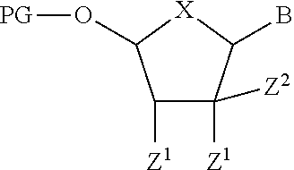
C1([Z1])C([Z1])([Z2])C(B)[X]C1O[PG]
